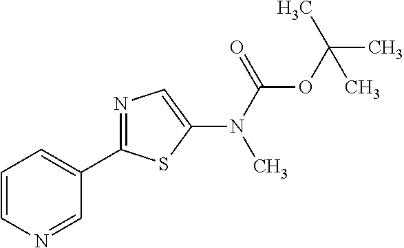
C1=CN=CC(C2=NC=C(N(C(=O)OC(C)(C)C)C)S2)=C1
